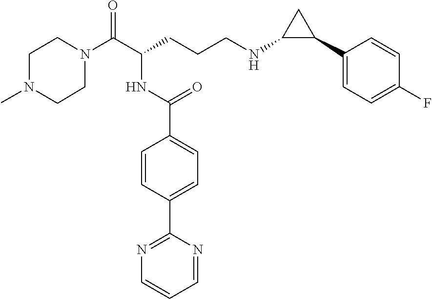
C1N(C(C(CCCNC2C(C3=CC=C(F)C=C3)C2)NC(C2=CC=C(C3=NC=CC=N3)C=C2)=O)=O)CCN(C)C1
